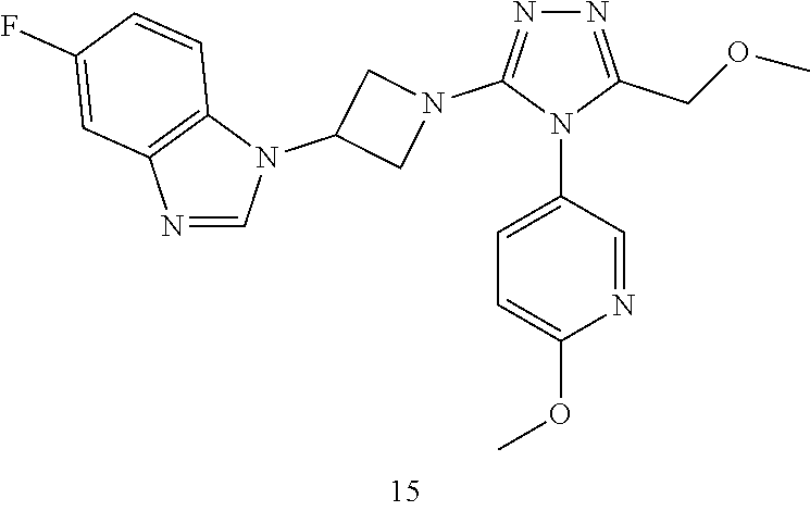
C1=C(N2C(COC)=NN=C2N2CC(N3C4=C(N=C3)C=C(F)C=C4)C2)C=NC(OC)=C1
